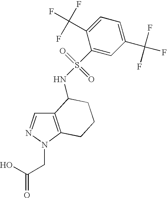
C12=C(N(CC(=O)O)N=C1)CCCC2NS(=O)(=O)C1=CC(C(F)(F)F)=CC=C1C(F)(F)F
